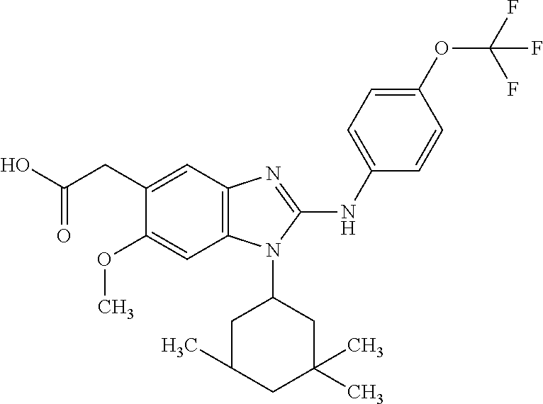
C12=C(C=C(CC(O)=O)C(OC)=C1)N=C(NC1=CC=C(OC(F)(F)F)C=C1)N2C1CC(C)CC(C)(C)C1
